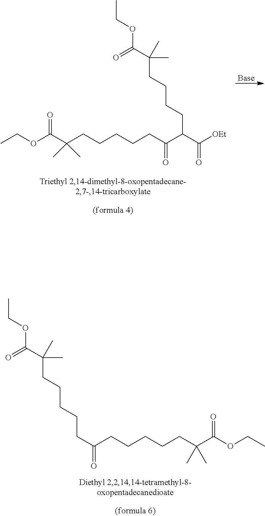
[Base].CCOC(C(CCCCC(C(=O)[OEt])C(=O)CCCCCC(C(OCC)=O)(C)C)(C)C)=O.CCOC(C(CCCCCC(CCCCCC(C)(C)C(=O)OCC)=O)(C)C)=O
